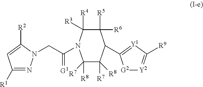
C1([R1])=NN(CC(=[G1])N2C([R4])([R3])C([R5])([R6])C(C3=[Y1]C([R9])=[Y2][G2]3)C([R7])([R8])C2([R8])[R7])C([R2])=C1
